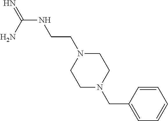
N(C(=N)N)CCN1CCN(CC2=CC=CC=C2)CC1
